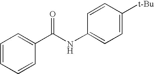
C1=CC=CC(C(NC2=CC=C([t-Bu])C=C2)=O)=C1
